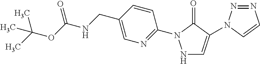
N1C=C(N2N=NC=C2)C(=O)N1C1=NC=C(CNC(OC(C)(C)C)=O)C=C1
